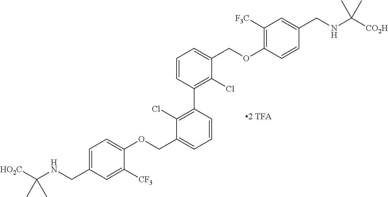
[HO2C]C(NCC1=CC=C(OCC2=CC=CC(C3=C(Cl)C(COC4=C([F3C])C=C(CNC([CO2H])(C)C)C=C4)=CC=C3)=C2Cl)C([CF3])=C1)(C)C
